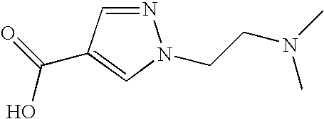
N1=CC(C(=O)O)=CN1CCN(C)C
